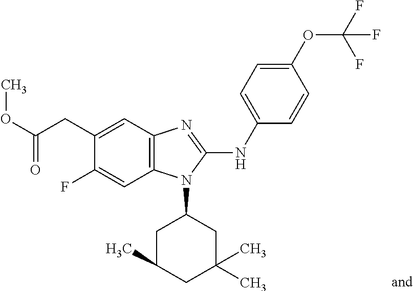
O(C(CC1=CC2=C(C=C1F)N(C1CC(C)CC(C)(C)C1)C(NC1=CC=C(OC(F)(F)F)C=C1)=N2)=O)C
